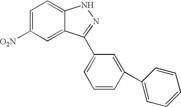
[O2N]C1=CC=C2C(=C1)C(C1=CC=CC(C3=CC=CC=C3)=C1)=NN2
